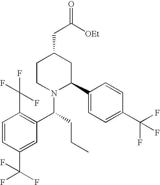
C1=CC(C(F)(F)F)=CC(C(N2C(C3=CC=C(C(F)(F)F)C=C3)CC(CC(=O)[OEt])CC2)CCC)=C1C(F)(F)F
